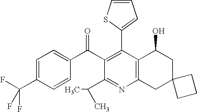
C1(C2=C(C(C3=CC=C(C(F)(F)F)C=C3)=O)C(C(C)C)=NC3=C2C(O)CC2(C3)CCC2)=CC=CS1
